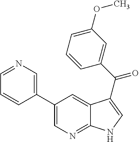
C1(C2=CN=C3C(=C2)C(C(C2=CC(OC)=CC=C2)=O)=CN3)=CN=CC=C1
